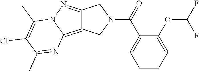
C1=CC=C(OC(F)F)C(C(=O)N2CC3=NN4C(=C3C2)N=C(C)C(Cl)=C4C)=C1
